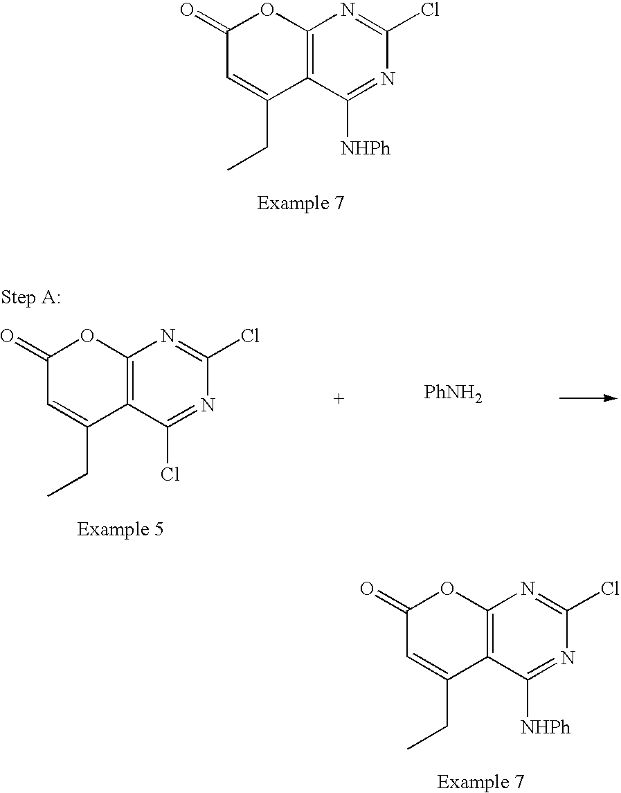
C1(=O)C=C(CC)C2=C(O1)N=C(Cl)N=C2[NHPh].[PhNH2].C1(=O)C=C(CC)C2=C(O1)N=C(Cl)N=C2Cl.C1(=O)C=C(CC)C2=C(O1)N=C(Cl)N=C2[NHPh]
